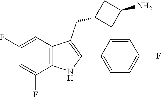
C1=CC(F)=CC=C1C1=C(CC2CC(N)C2)C2=C(C(F)=CC(F)=C2)N1
